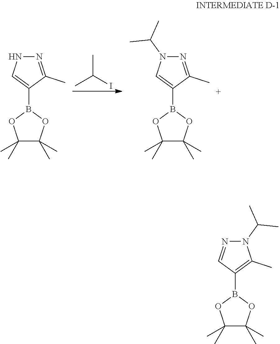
CC(I)C.N1=C(C)C(B2OC(C)(C)C(C)(C)O2)=CN1.N1=C(C)C(B2OC(C)(C)C(C)(C)O2)=CN1C(C)C.N1(C(C)C)N=CC(B2OC(C)(C)C(C)(C)O2)=C1C
